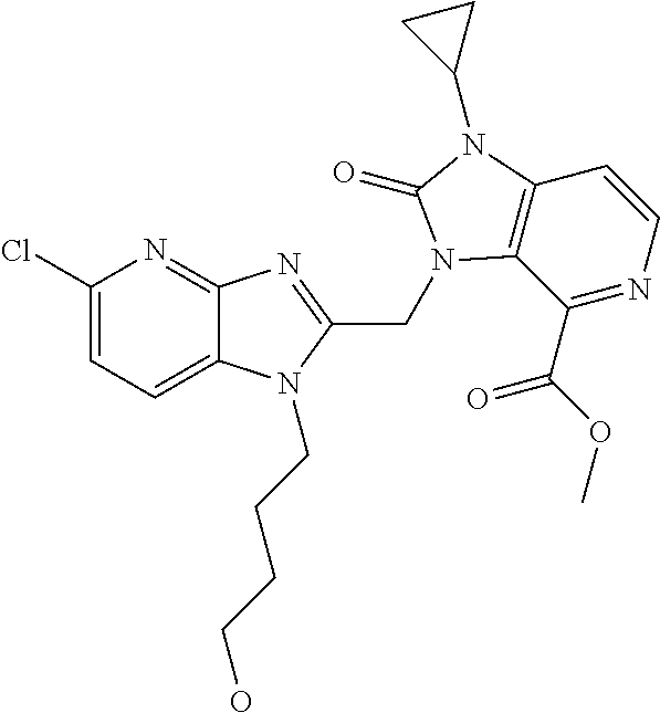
C1(Cl)=CC=C2C(=N1)N=C(CN1C3=C(C=CN=C3C(OC)=O)N(C3CC3)C1=O)N2CCCCO
